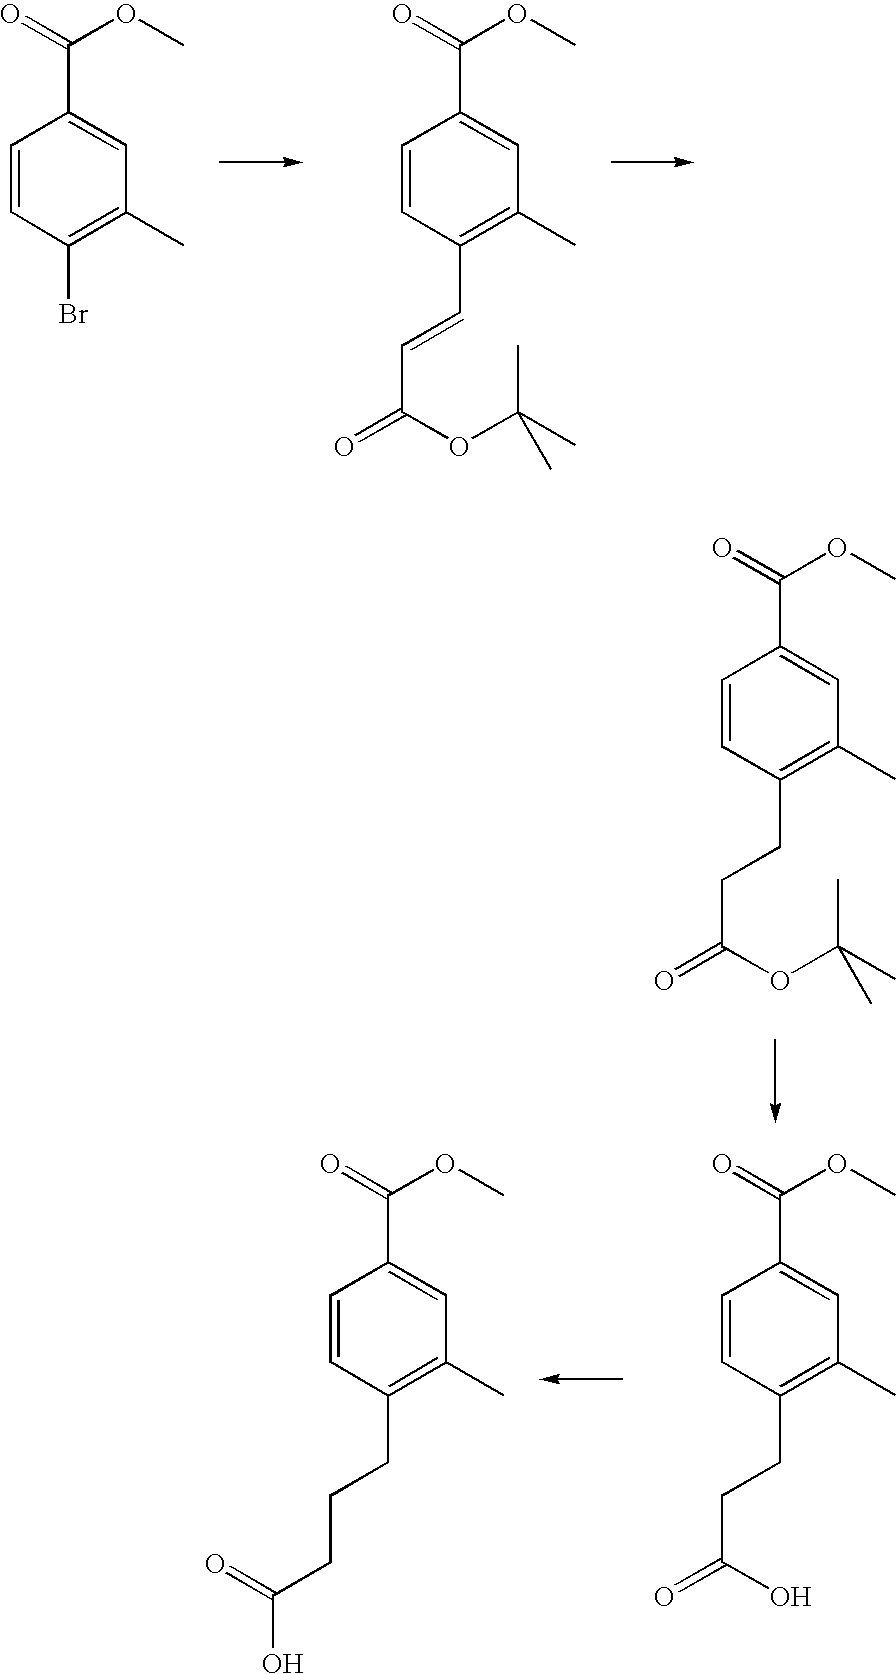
C1=CC(CCC(=O)OC(C)(C)C)=C(C)C=C1C(=O)OC.C1=CC(Br)=C(C)C=C1C(=O)OC.C1=CC(C=CC(=O)OC(C)(C)C)=C(C)C=C1C(=O)OC.C1=CC(CCC(=O)O)=C(C)C=C1C(=O)OC.C1=CC(CCCC(O)=O)=C(C)C=C1C(=O)OC
